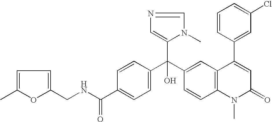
C1=C(C(NCC2=CC=C(C)O2)=O)C=CC(C(C2=CC3=C(C=C2)N(C)C(=O)C=C3C2=CC(Cl)=CC=C2)(C2=CN=CN2C)O)=C1
